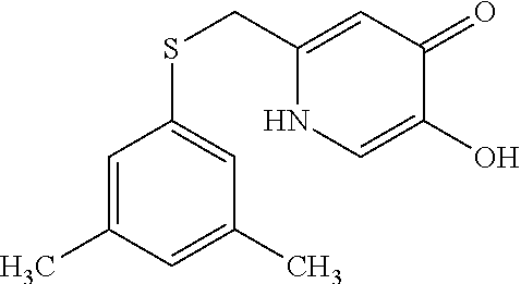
C1(CSC2=CC(C)=CC(C)=C2)=CC(=O)C(O)=CN1
